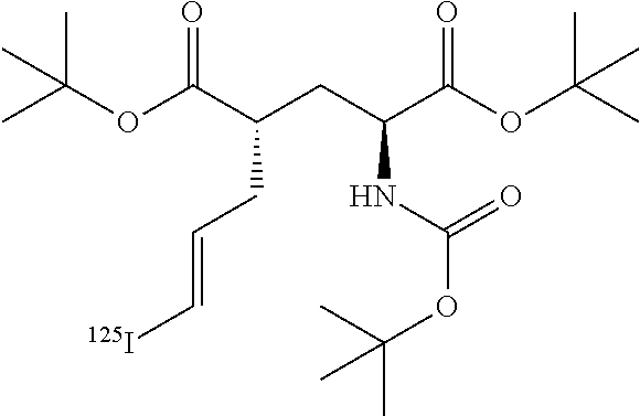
[125I]C=CCC(CC(C(OC(C)(C)C)=O)NC(OC(C)(C)C)=O)C(OC(C)(C)C)=O
